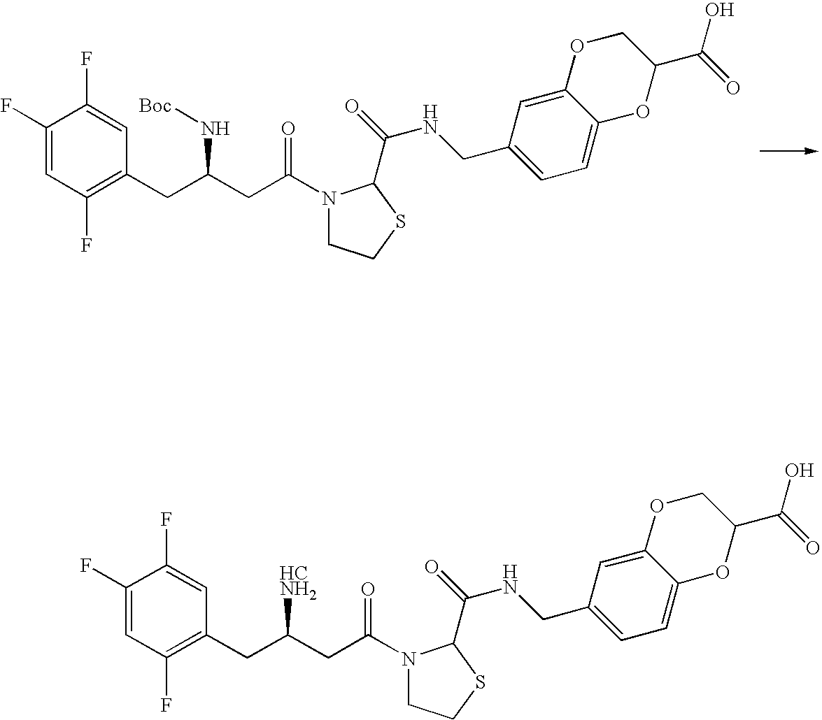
C1(F)=CC(F)=C(CC(CC(=O)N2CCSC2C(=O)NCC2=CC=C3C(=C2)OCC(C(O)=O)O3)N[Boc])C=C1F.C1(F)=CC(F)=C(CC(CC(=O)N2CCSC2C(=O)NCC2=CC=C3C(=C2)OCC(C(O)=O)O3)[HCNH2])C=C1F
